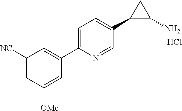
C1([NC])=CC([OMe])=CC(C2=CC=C(C3C(N)C3)C=N2)=C1.Cl
